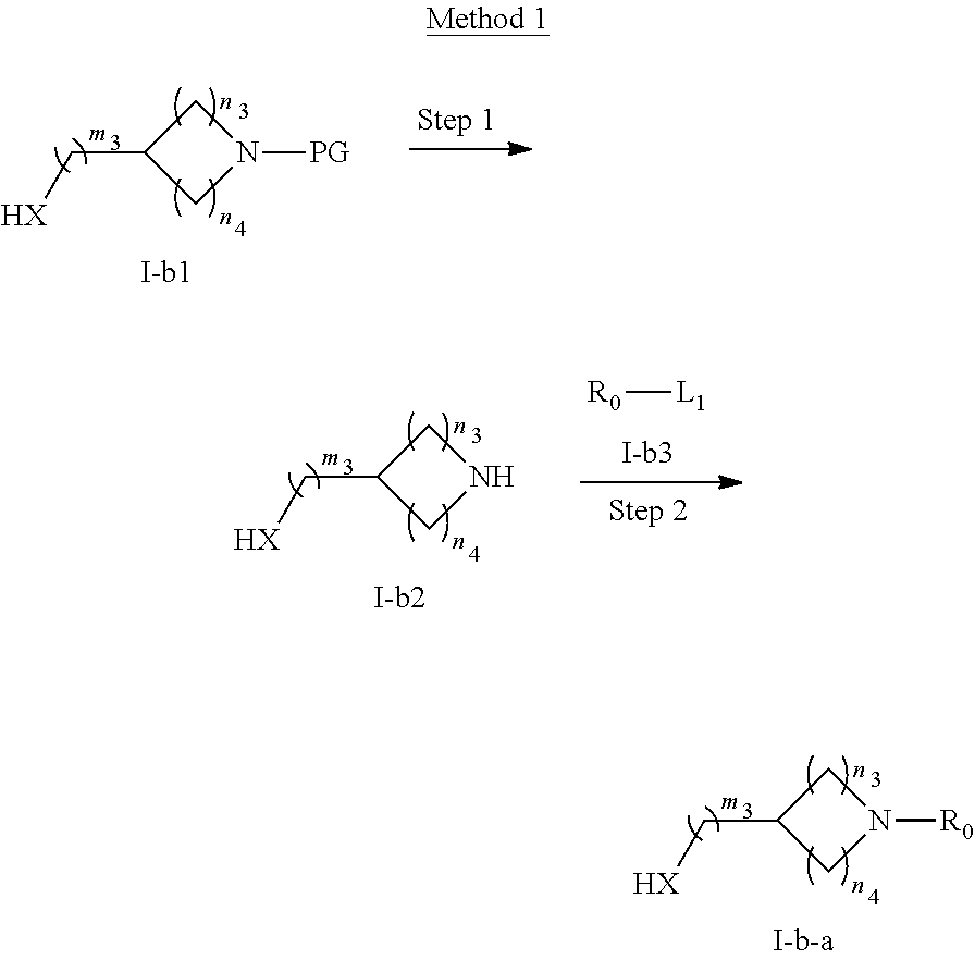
C1C(C[HX])CN1[PG].C1C(C[HX])CN1[R0].[R0][L1].C1C(C[HX])CN1
